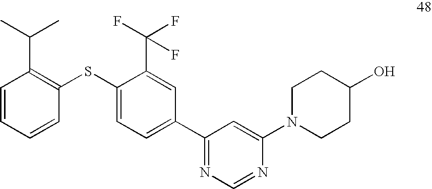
C1=CC=CC(SC2=CC=C(C3=NC=NC(N4CCC(O)CC4)=C3)C=C2C(F)(F)F)=C1C(C)C
